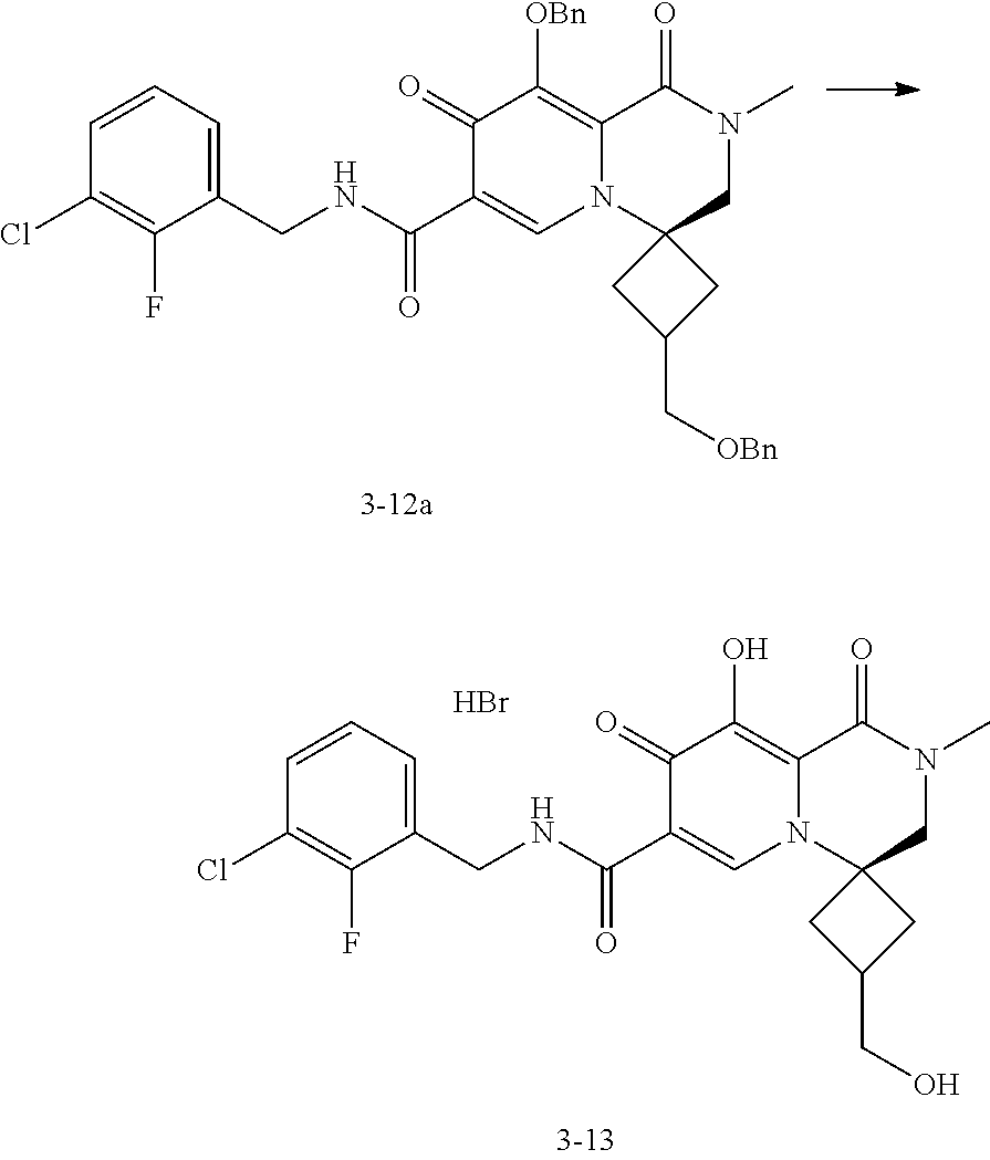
C1=CC=C(CNC(C2=CN3C(=C(O)C2=O)C(=O)N(C)CC32CC(CO)C2)=O)C(F)=C1Cl.Br.C1=CC=C(CNC(C2=CN3C(=C([OBn])C2=O)C(=O)N(C)CC32CC(C[OBn])C2)=O)C(F)=C1Cl
